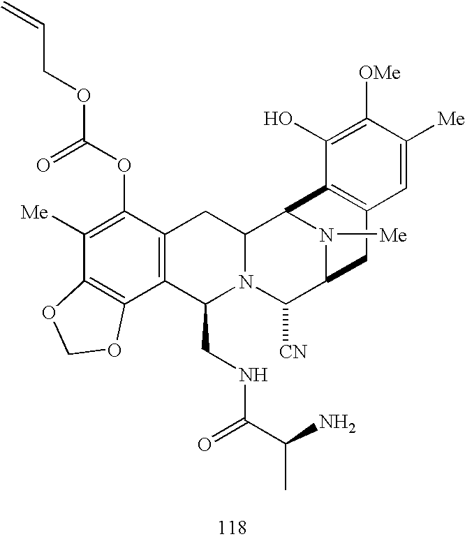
C1([Me])=C(OC(OCC=C)=O)C2=C(C3=C1OCO3)C(CNC(C(N)C)=O)N1C(C2)C2N([Me])C(C1[CN])CC1=C2C(O)=C([OMe])C([Me])=C1
